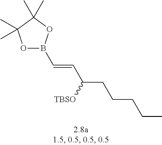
B1(C=CC(CCCCC)[TBSO])OC(C)(C)C(C)(C)O1
